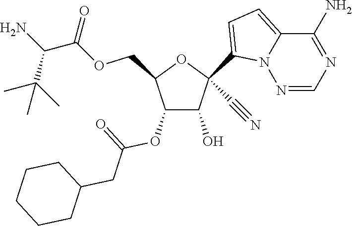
C1(O)C(OC(=O)CC2CCCCC2)C(COC(=O)C(N)C(C)(C)C)OC1(C1=CC=C2N1N=CN=C2N)C#N
